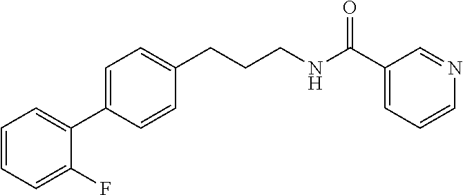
C1=C(C2=CC=CC=C2F)C=CC(CCCNC(C2=CC=CN=C2)=O)=C1
